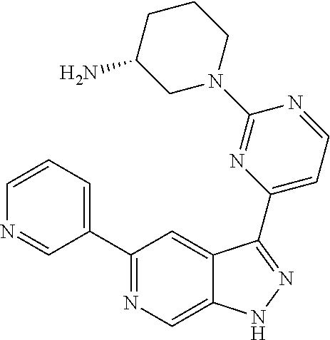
C1(C2=CC=CN=C2)=NC=C2C(=C1)C(C1=CC=NC(N3CCCC(N)C3)=N1)=NN2
